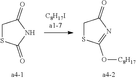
C1SC(=O)NC1=O.C1SC(O[C8H17])=NC1=O
